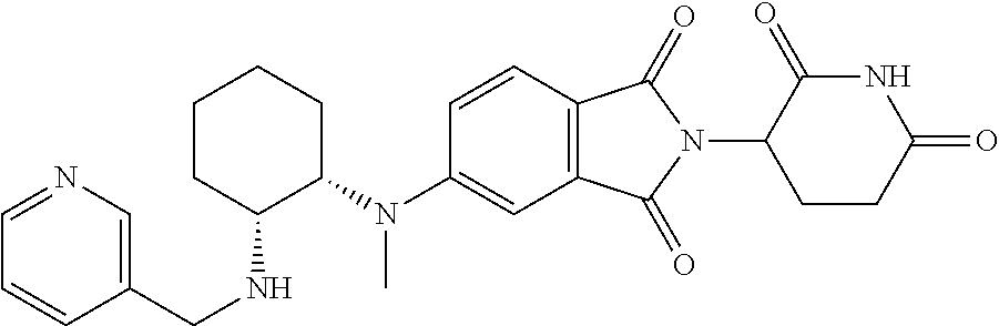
C1=CC2=C(C=C1N(C)C1CCCCC1NCC1=CN=CC=C1)C(=O)N(C1CCC(=O)NC1=O)C2=O
